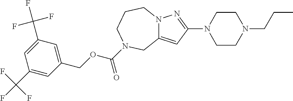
C1(C(F)(F)F)=CC(COC(=O)N2CCCN3C(=CC(N4CCN(CCC)CC4)=N3)C2)=CC(C(F)(F)F)=C1
